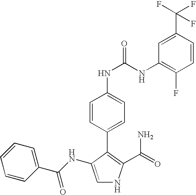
C1=C(NC(C2=CC=CC=C2)=O)C(C2=CC=C(NC(=O)NC3=C(F)C=CC(C(F)(F)F)=C3)C=C2)=C(C(=O)N)N1
